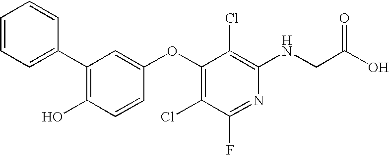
C1(C2=CC=CC=C2)=C(O)C=CC(OC2=C(Cl)C(F)=NC(NCC(O)=O)=C2Cl)=C1
